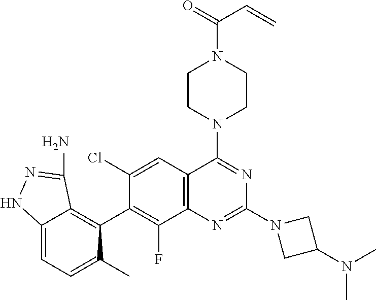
C12=CC=C(C)C(C3=C(F)C4=C(C=C3Cl)C(N3CCN(C(=O)C=C)CC3)=NC(N3CC(N(C)C)C3)=N4)=C1C(N)=NN2
